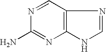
C12=C(C=NC(N)=N1)N=CN2
